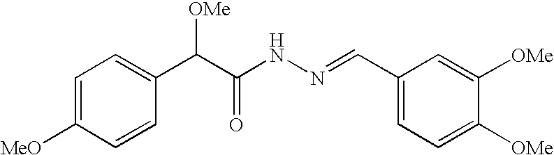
C1=C([MeO])C=CC(C(C(NN=CC2=CC=C([OMe])C([OMe])=C2)=O)[OMe])=C1
